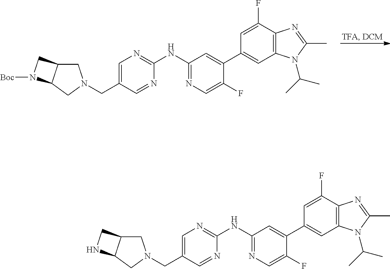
C1C2C(CN1CC1=CN=C(NC3=NC=C(F)C(C4=CC5=C(C(F)=C4)N=C(C)N5C(C)C)=C3)N=C1)N([Boc])C2.C1C2C(CN1CC1=CN=C(NC3=NC=C(F)C(C4=CC5=C(C(F)=C4)N=C(C)N5C(C)C)=C3)N=C1)NC2
